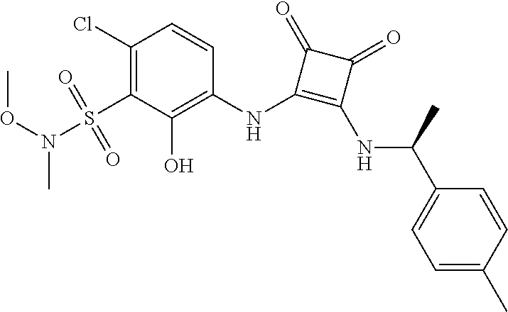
C1(Cl)=C(S(N(OC)C)(=O)=O)C(O)=C(NC2=C(NC(C3=CC=C(C)C=C3)C)C(=O)C2=O)C=C1
